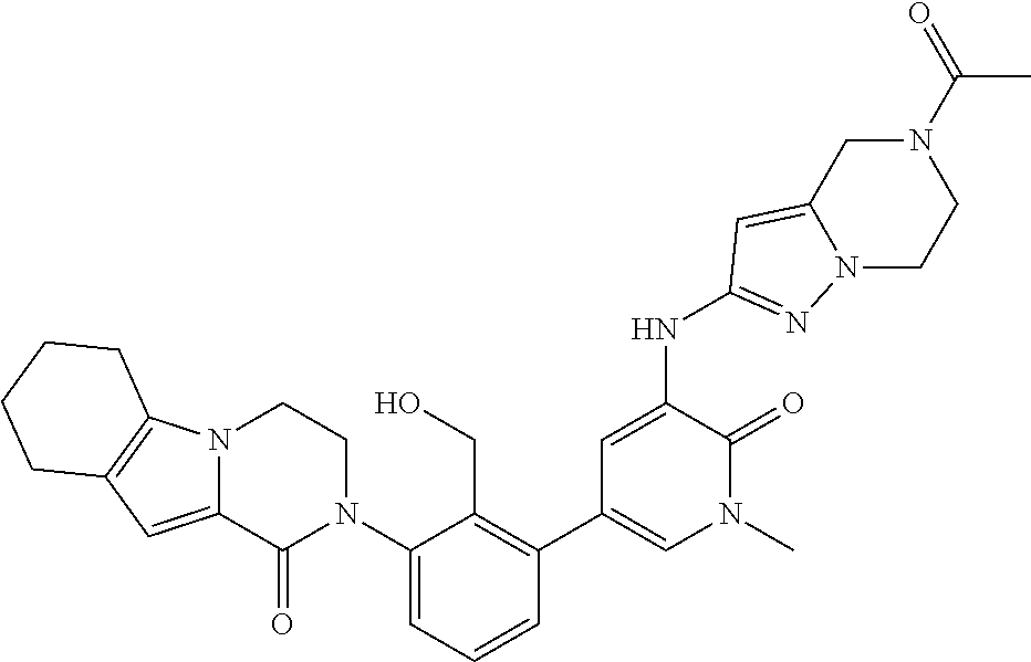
C12=CC3=C(N1CCN(C1=CC=CC(C4=CN(C)C(=O)C(NC5=NN6C(=C5)CN(C(C)=O)CC6)=C4)=C1CO)C2=O)CCCC3
